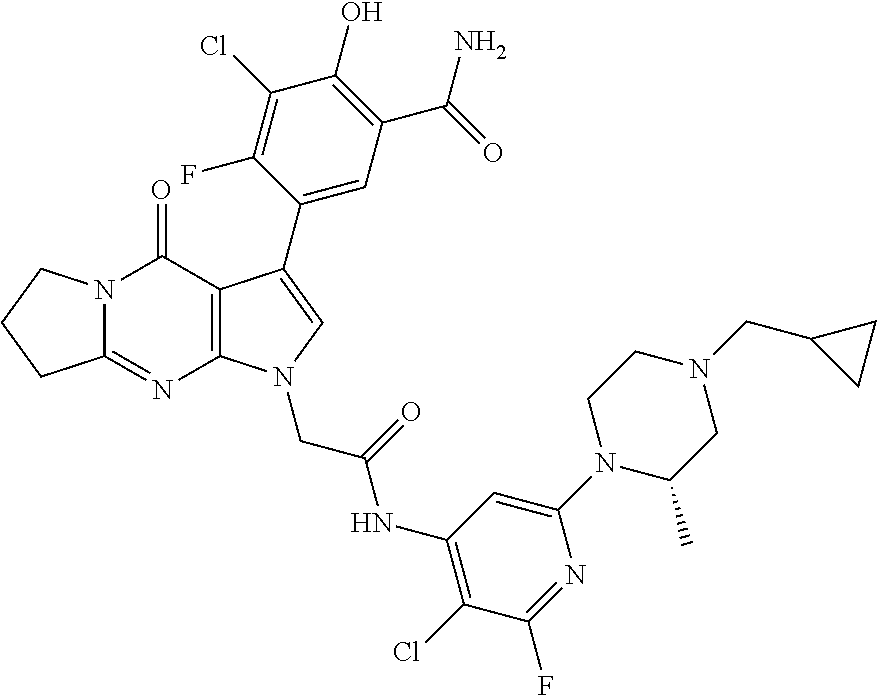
C12=NC3=C(C(=O)N1CCC2)C(C1=CC(C(=O)N)=C(O)C(Cl)=C1F)=CN3CC(=O)NC1=C(Cl)C(F)=NC(N2C(C)CN(CC3CC3)CC2)=C1
